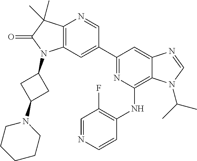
C12=C(C=C(C3=NC(NC4=C(F)C=NC=C4)=C4C(=C3)N=CN4C(C)C)C=N1)N(C1CC(N3CCCCC3)C1)C(=O)C2(C)C
